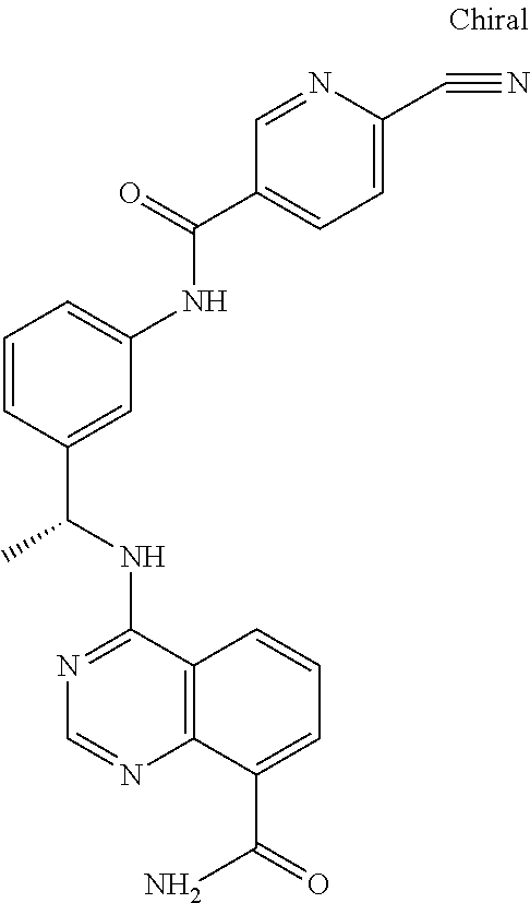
N(C1=NC=NC2=C1C=CC=C2C(=O)N)C(C1=CC(NC(C2=CC=C(C#N)N=C2)=O)=CC=C1)C
